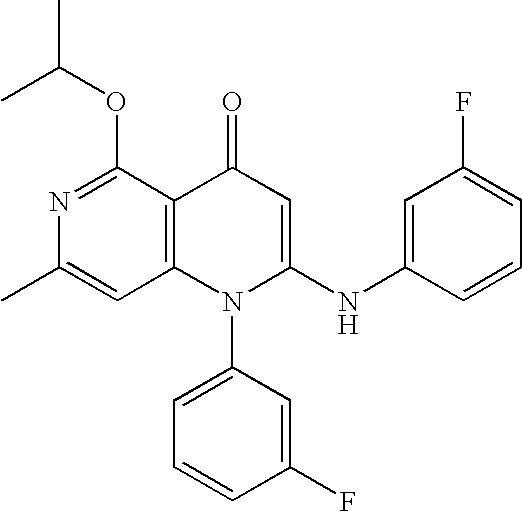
C1=C(C)N=C(OC(C)C)C2=C1N(C1=CC=CC(F)=C1)C(NC1=CC(F)=CC=C1)=CC2=O
